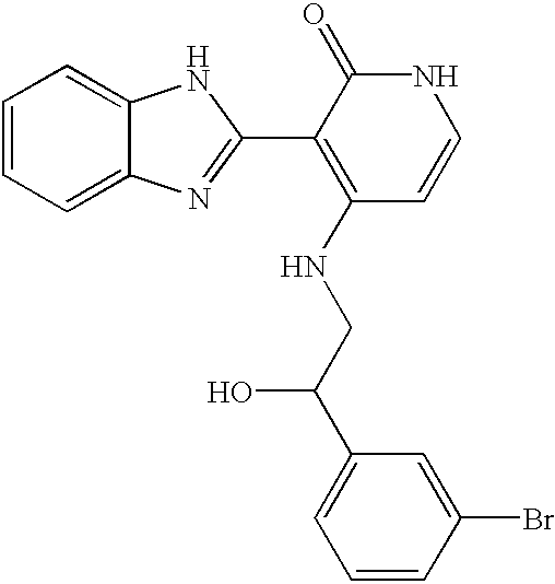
C1=CC=C2C(=C1)NC(C1=C(NCC(C3=CC=CC(Br)=C3)O)C=CNC1=O)=N2
